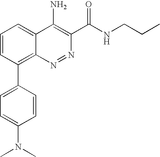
C1=C(N(C)C)C=CC(C2=C3N=NC(C(NCCC)=O)=C(N)C3=CC=C2)=C1
